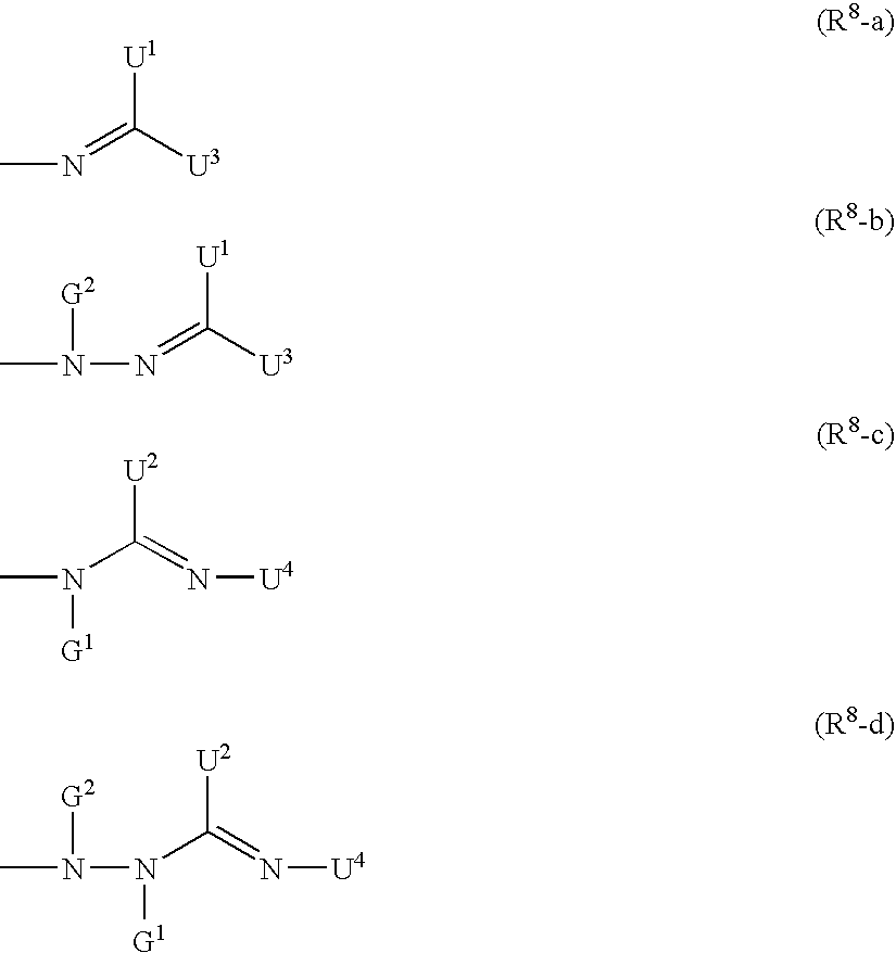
CN=C([U3])[U1].CN(N=C([U3])[U1])[G2].CN(C(=N[U4])[U2])[G1].N(N(C(=N[U4])[U2])[G1])(C)[G2]
